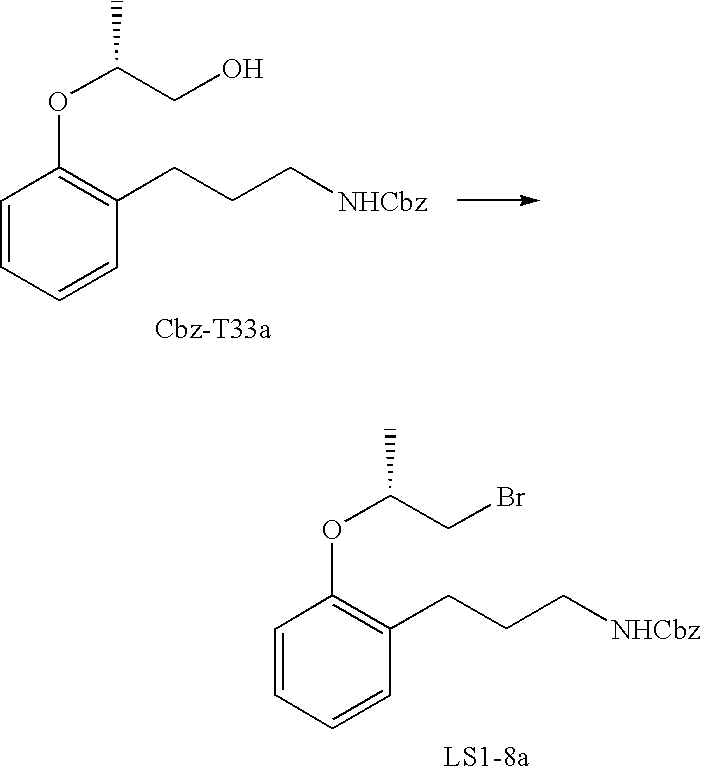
CC(CO)OC1=C(CCC[NHCbz])C=CC=C1.CC(CBr)OC1=C(CCC[NHCbz])C=CC=C1
